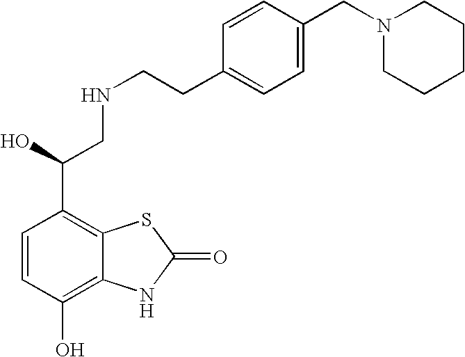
C1=CC(O)=C2C(=C1C(CNCCC1=CC=C(CN3CCCCC3)C=C1)O)SC(=O)N2
